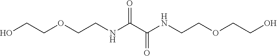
O(CCNC(C(NCCOCCO)=O)=O)CCO
